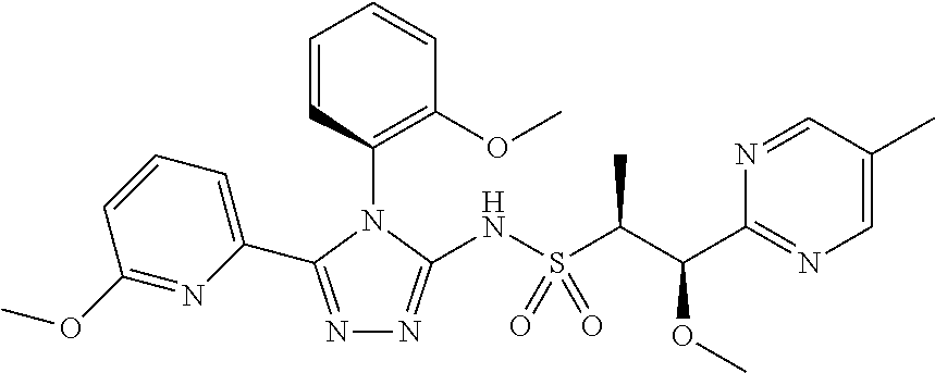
N1=C(C2=CC=CC(OC)=N2)N(C2=C(OC)C=CC=C2)C(NS(C(C(C2=NC=C(C)C=N2)OC)C)(=O)=O)=N1
